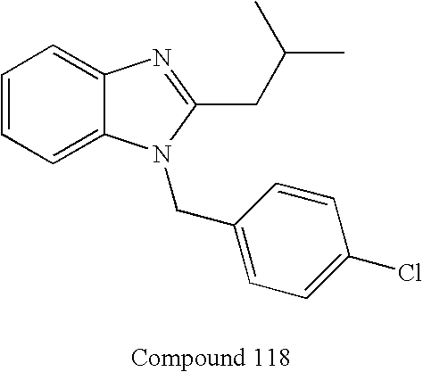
C1=CC=C2C(=C1)N=C(CC(C)C)N2CC1=CC=C(Cl)C=C1
